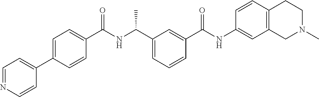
C1=NC=CC(C2=CC=C(C(NC(C3=CC=CC(C(NC4=CC5=C(C=C4)CCN(C)C5)=O)=C3)C)=O)C=C2)=C1
